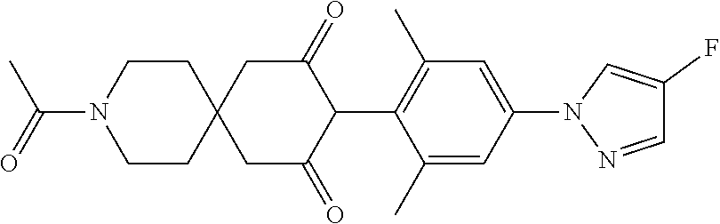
C1(C)=CC(N2N=CC(F)=C2)=CC(C)=C1C1C(=O)CC2(CC1=O)CCN(C(C)=O)CC2
